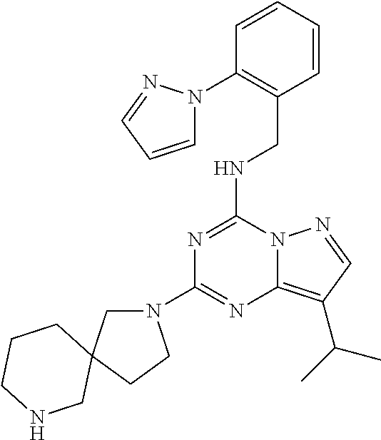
N1=C(NCC2=C(N3C=CC=N3)C=CC=C2)N2C(=C(C(C)C)C=N2)N=C1N1CC2(CC1)CCCNC2
